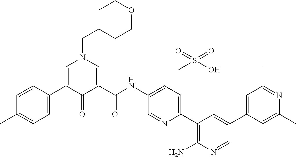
C1=CC(C2=CN(CC3CCOCC3)C=C(C(NC3=CC=C(C4=C(N)N=CC(C5=CC(C)=NC(C)=C5)=C4)N=C3)=O)C2=O)=CC=C1C.CS(O)(=O)=O
